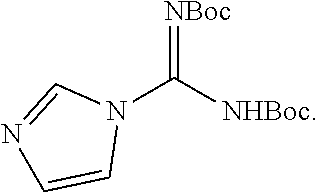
[NBoc]=C([NHBoc])N1C=NC=C1
